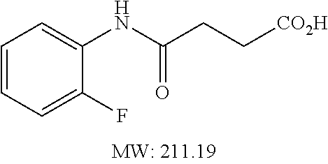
C1=CC=C(F)C(NC(CC[CO2H])=O)=C1
